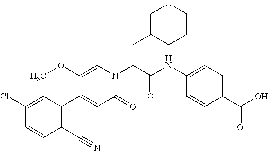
C1(C#N)=C(C2=CC(=O)N(C(CC3CCCOC3)C(NC3=CC=C(C(O)=O)C=C3)=O)C=C2OC)C=C(Cl)C=C1
